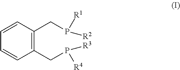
C1=CC=CC(CP([R3])[R4])=C1CP([R1])[R2]
